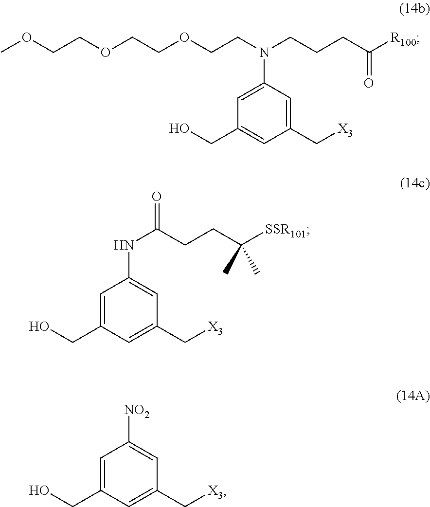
[X3]CC1=CC(N(CCOCCOCCOC)CCCC([R100])=O)=CC(CO)=C1.[X3]CC1=CC(CO)=CC(NC(CCC([SSR101])(C)C)=O)=C1.[X3]CC1=CC(CO)=CC([NO2])=C1
